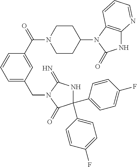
C1(C2=CC=C(F)C=C2)(C2=CC=C(F)C=C2)NC(=N)N(CC2=CC=CC(C(=O)N3CCC(N4C(=O)NC5=C4C=CC=N5)CC3)=C2)C1=O
